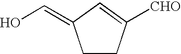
C1CC([CHO])=CC1=CO
